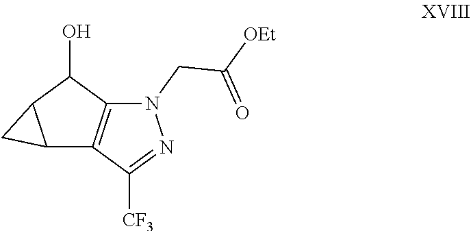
C12C3=C(C(O)C1C2)N(CC([OEt])=O)N=C3[CF3]
